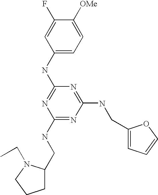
C1(NC2=NC(NCC3CCCN3CC)=NC(NCC3=CC=CO3)=N2)=CC=C([OMe])C(F)=C1
